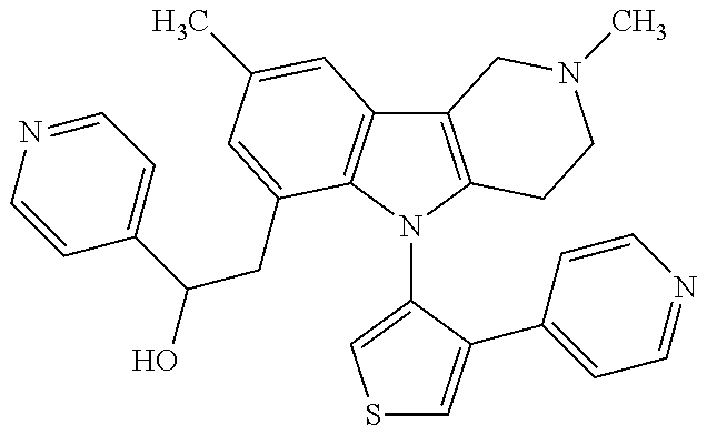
C12=C(N(C3=CSC=C3C3=CC=NC=C3)C3=C1C=C(C)C=C3CC(C1=CC=NC=C1)O)CCN(C)C2
